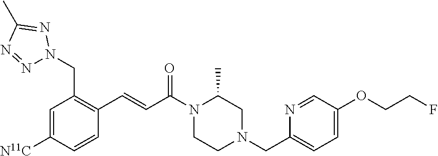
C1=C([N11C])C=CC(C=CC(N2CCN(CC3=CC=C(OCCF)C=N3)CC2C)=O)=C1CN1N=NC(C)=N1
